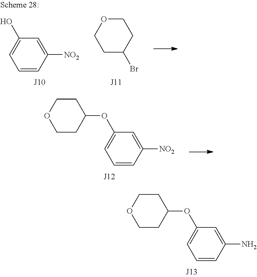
O1CCC(OC2=CC=CC(N)=C2)CC1.O1CCC(OC2=CC=CC([NO2])=C2)CC1.C1=CC([NO2])=CC(O)=C1.C1C(Br)CCOC1
